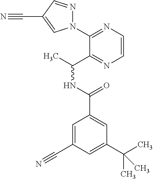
C1(N2N=CC(C#N)=C2)=NC=CN=C1C(C)NC(=O)C1=CC(C(C)(C)C)=CC(C#N)=C1
